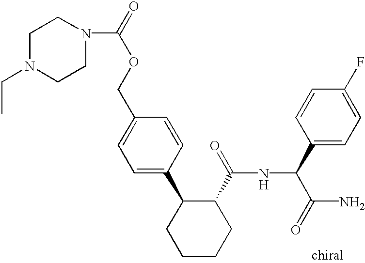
C1=C(C2CCCCC2C(=O)NC(C(N)=O)C2=CC=C(F)C=C2)C=CC(COC(=O)N2CCN(CC)CC2)=C1
